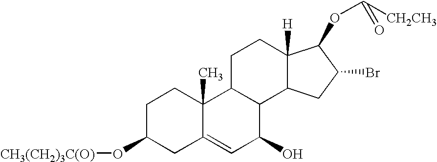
C1C(O[CH3(CH2)3C(O)])CC2=CC(O)C3C(C2(C)C1)CCC1([H])C3CC(Br)C1OC([CH2CH3])=O
